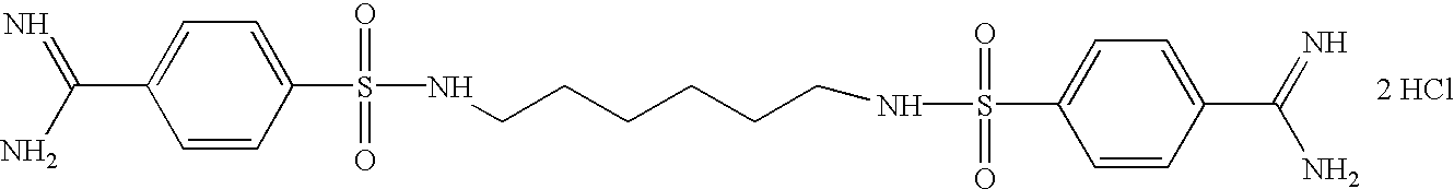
C1=CC(S(=O)(NCCCCCCNS(=O)(C2=CC=C(C(=N)N)C=C2)=O)=O)=CC=C1C(N)=N.[2 HCl]
